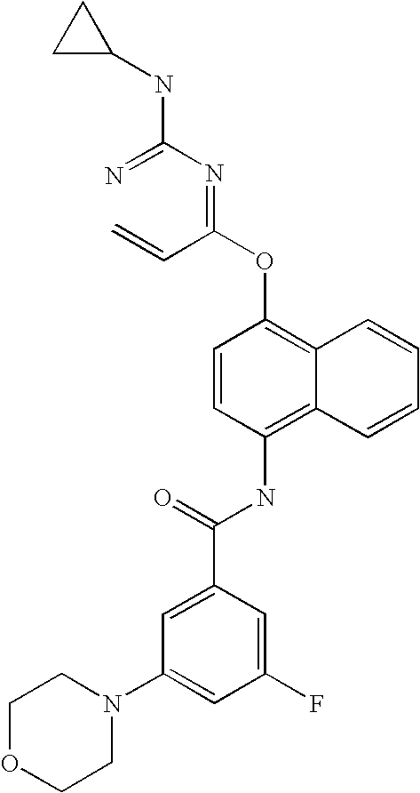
N=C(N=C(C=C)OC1=C2C(=C(NC(C3=CC(N4CCOCC4)=CC(F)=C3)=O)C=C1)C=CC=C2)NC1CC1
